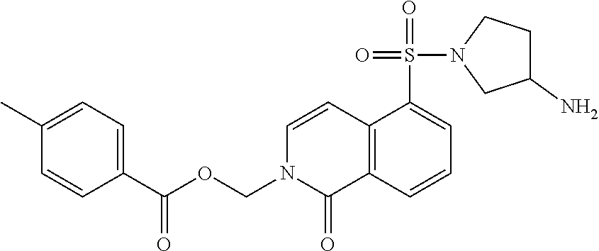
C12=C(C=CC=C1S(N1CC(N)CC1)(=O)=O)C(=O)N(COC(C1=CC=C(C)C=C1)=O)C=C2
